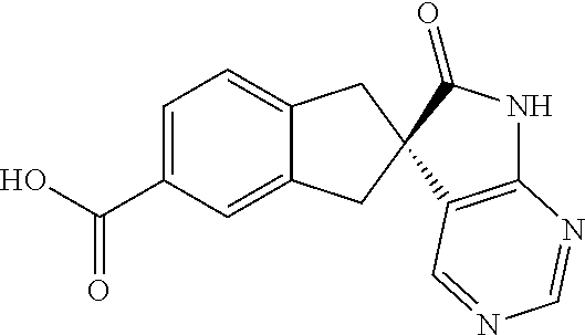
OC(C1=CC=C2C(=C1)CC1(C2)C(=O)NC2=C1C=NC=N2)=O
